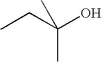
CCC(O)(C)C
